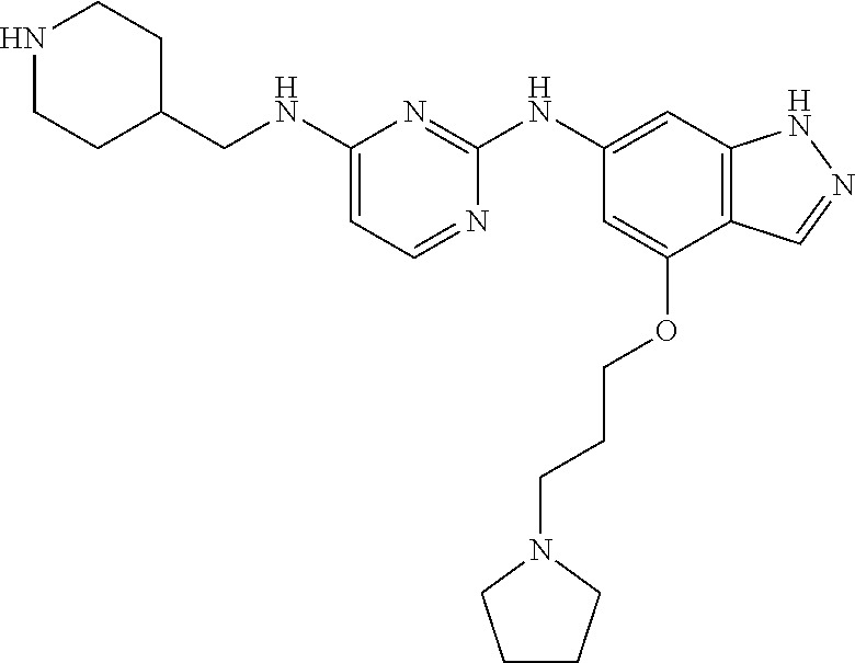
C1(NCC2CCNCC2)=CC=NC(NC2=CC3=C(C(OCCCN4CCCC4)=C2)C=NN3)=N1
